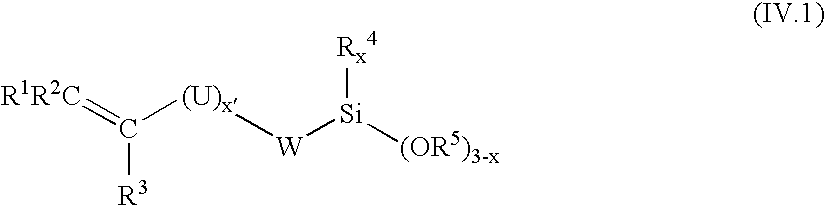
[R1R2C]=C([(U)x][W][Si]([(OR5)3-x])[Rx4])[R3]
